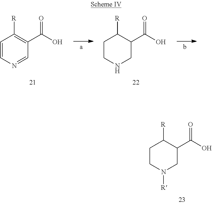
C1=CN=CC(C(O)=O)=C1[R].C1CNCC(C(O)=O)C1[R].C1CN([R])CC(C(O)=O)C1[R]
